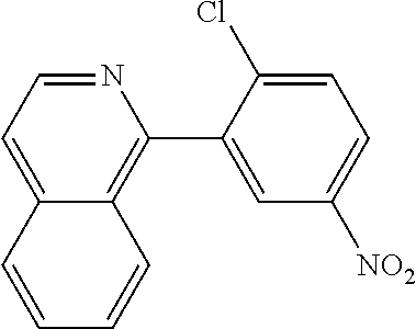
N1=CC=C2C(=C1C1=CC([NO2])=CC=C1Cl)C=CC=C2
